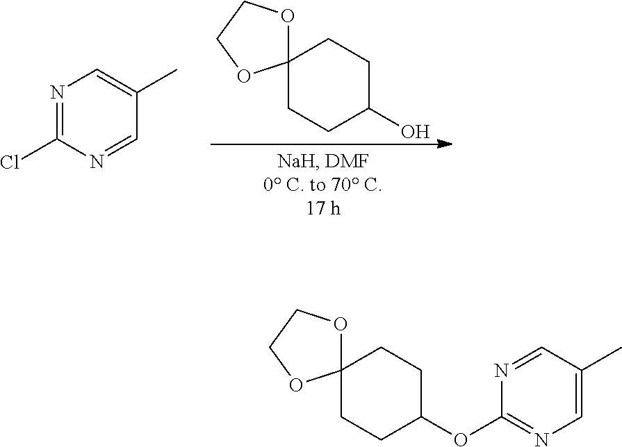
N1=CC(C)=CN=C1OC1CCC2(CC1)OCCO2.C12(CCC(O)CC1)OCCO2.N1=C(Cl)N=CC(C)=C1
